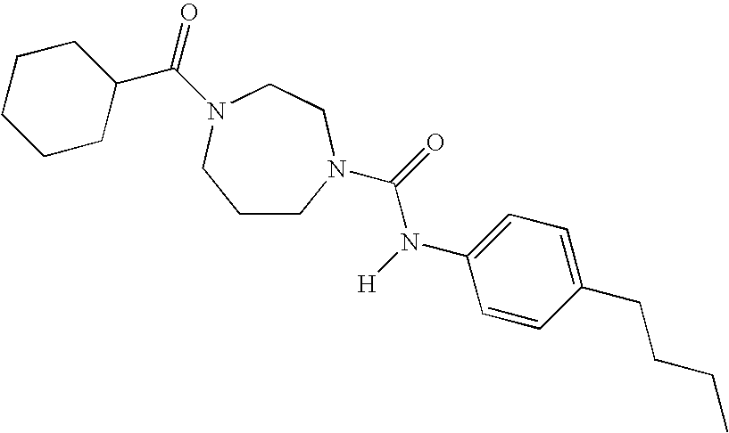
C1CN(C(=O)N([H])C2=CC=C(CCCC)C=C2)CCN(C(=O)C2CCCCC2)C1
